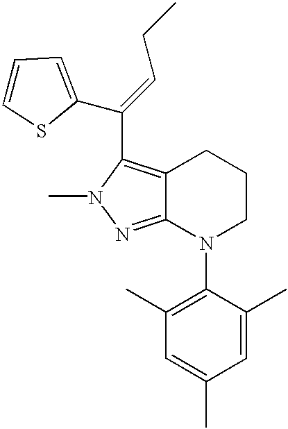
C12=C(C(=CCC)C3=CC=CS3)N(C)N=C1N(C1=C(C)C=C(C)C=C1C)CCC2
